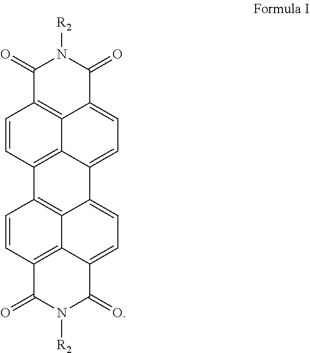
C1=CC2=C3C4=C1C(=O)N([R2])C(=O)C4=CC=C3C1=CC=C3C4=C(C=CC2=C41)C(=O)N([R2])C3=O
